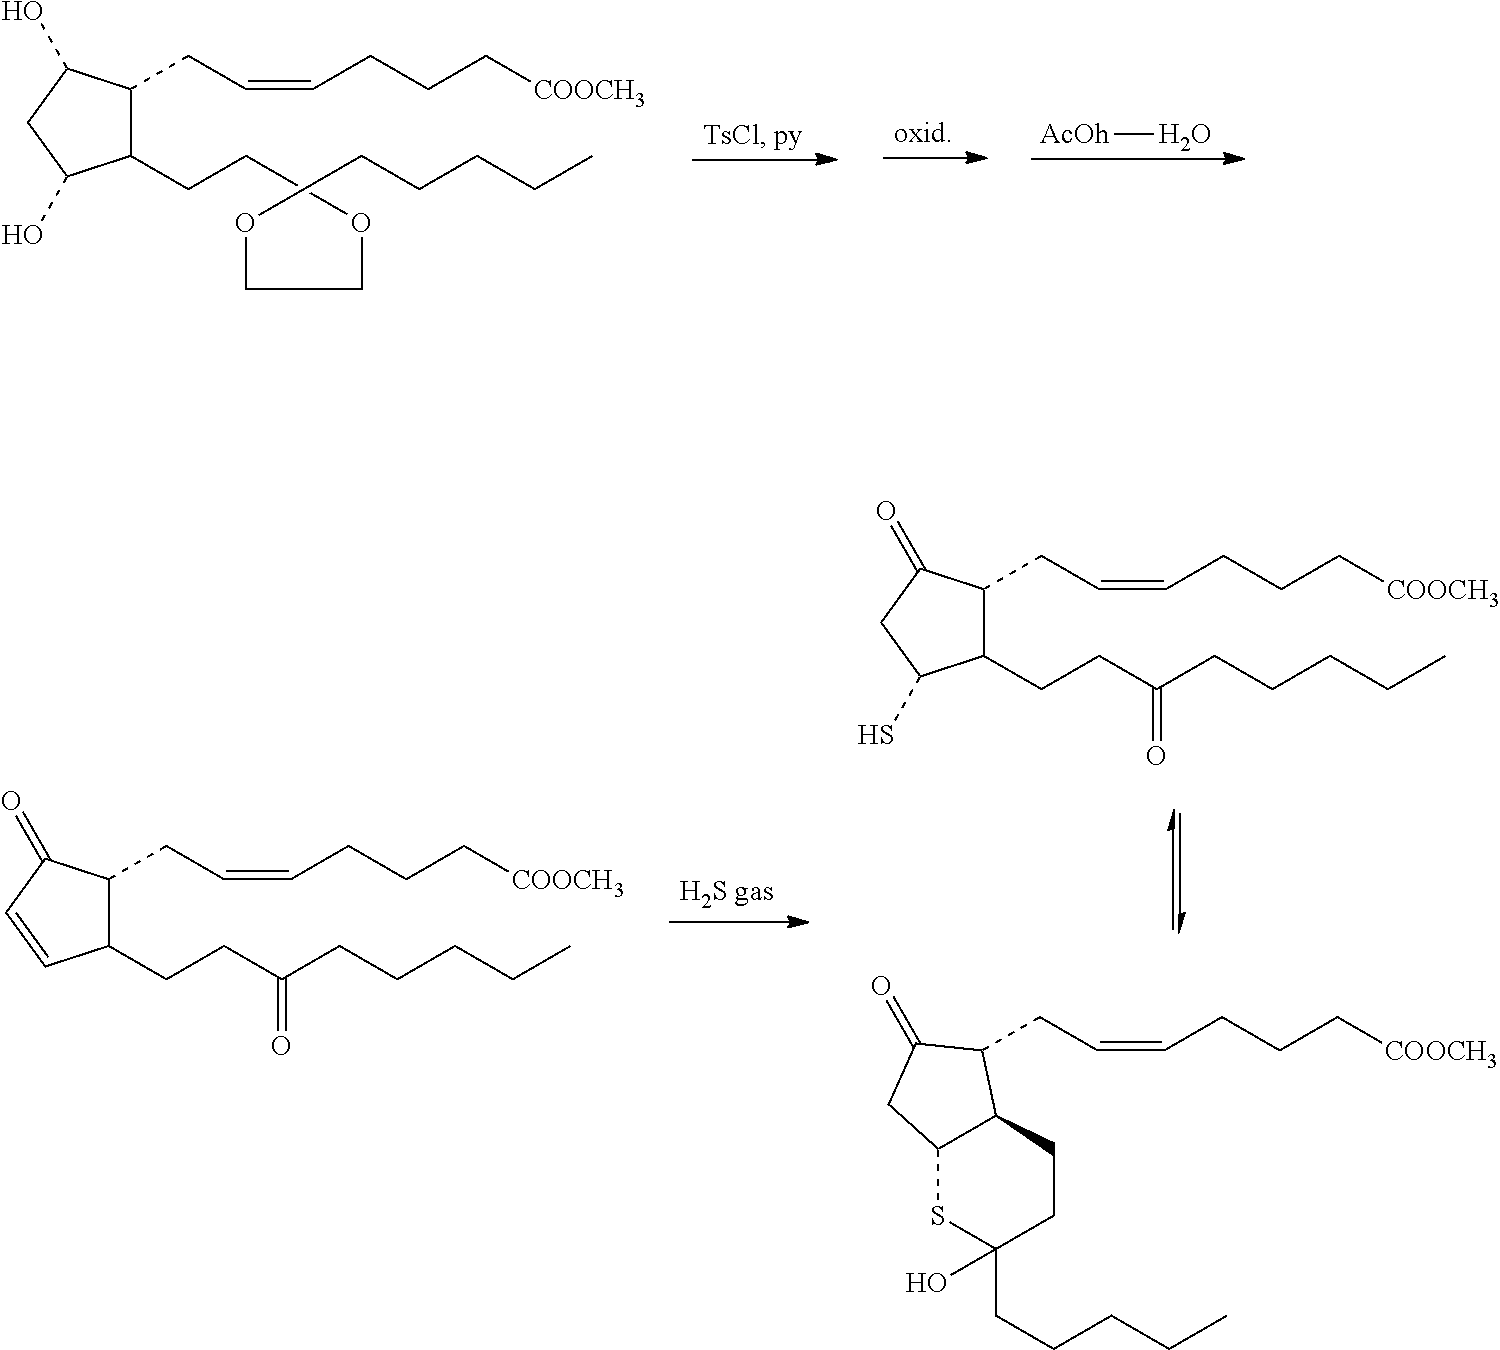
[AcOh]O.C1(CCOCCOCCCCC)C(CC=CCCC[COOCH3])C(O)CC1O.C1(CCC(CCCCC)=O)C(CC=CCCC[COOCH3])C(=O)C=C1.C1(CCC(CCCCC)=O)C(CC=CCCC[COOCH3])C(=O)CC1S.C(C=CCCC[COOCH3])C1C2C(SC(CCCCC)(O)CC2)CC1=O
